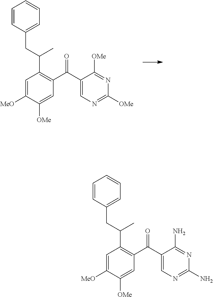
C1=C([MeO])C([OMe])=CC(C(C2=CN=C([OMe])N=C2[OMe])=O)=C1C(C)CC1=CC=CC=C1.C1=C([MeO])C([OMe])=CC(C(C2=CN=C(N)N=C2N)=O)=C1C(C)CC1=CC=CC=C1
